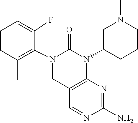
N1=CC2=C(N=C1N)N(C1CCCN(C)C1)C(=O)N(C1=C(C)C=CC=C1F)C2
